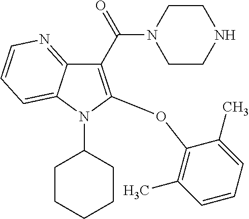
C1(C(=O)N2CCNCC2)=C(OC2=C(C)C=CC=C2C)N(C2CCCCC2)C2=CC=CN=C12
